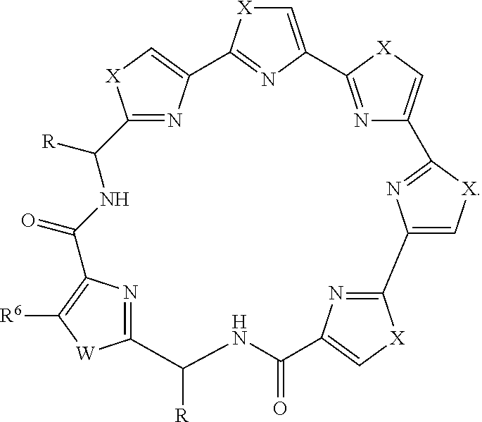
C1=C2N=C([X]1)C1=C[X]C(=N1)C([R])NC(=O)C1=C([R6])[W]C(=N1)C([R])NC(=O)C1=C[X]C(=N1)C1=C[X]C(=N1)C1=C[X]C2=N1
